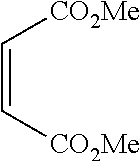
C(=C[CO2Me])[CO2Me]
